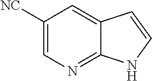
C1([NC])=CN=C2C(=C1)C=CN2
